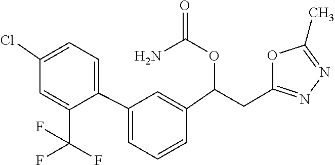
C1(C)=NN=C(CC(OC(=O)N)C2=CC(C3=CC=C(Cl)C=C3C(F)(F)F)=CC=C2)O1
